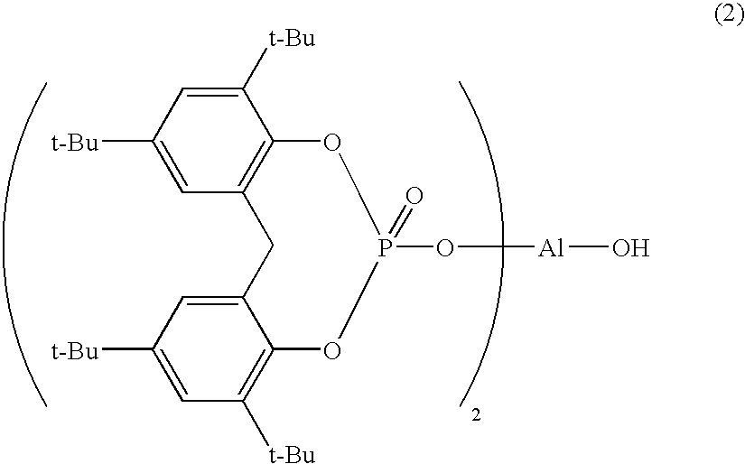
C1([t-Bu])=CC([t-Bu])=CC2=C1OP(=O)(O[Al]O)OC1=C([t-Bu])C=C([t-Bu])C=C1C2
